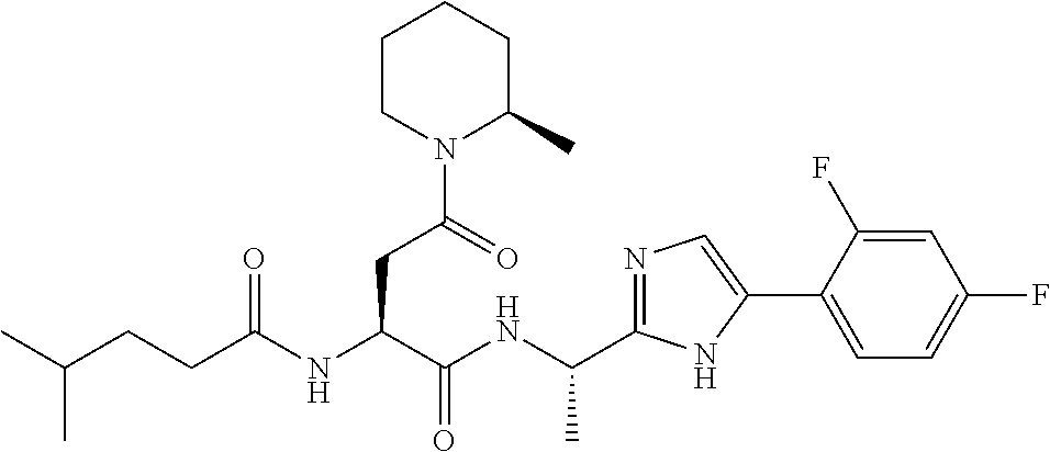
C(NC(C(NC(CCC(C)C)=O)CC(=O)N1C(C)CCCC1)=O)(C)C1=NC=C(C2=CC=C(F)C=C2F)N1
